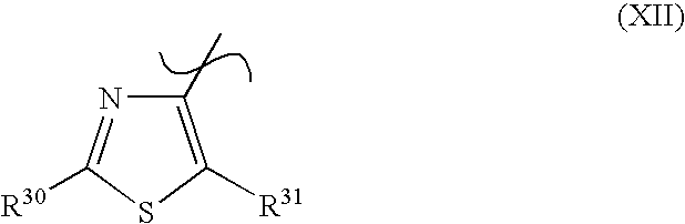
C1(C)=C([R31])SC([R30])=N1
